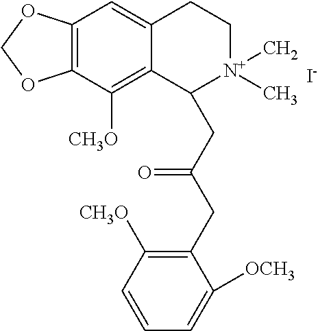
[I-].C12=C(C([CH3O])=C3C(=C1)CC[N+](C)(C)C3CC(CC1=C([CH3O])C=CC=C1[OCH3])=O)OCO2
